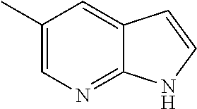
C1(C)=CN=C2C(=C1)C=CN2
